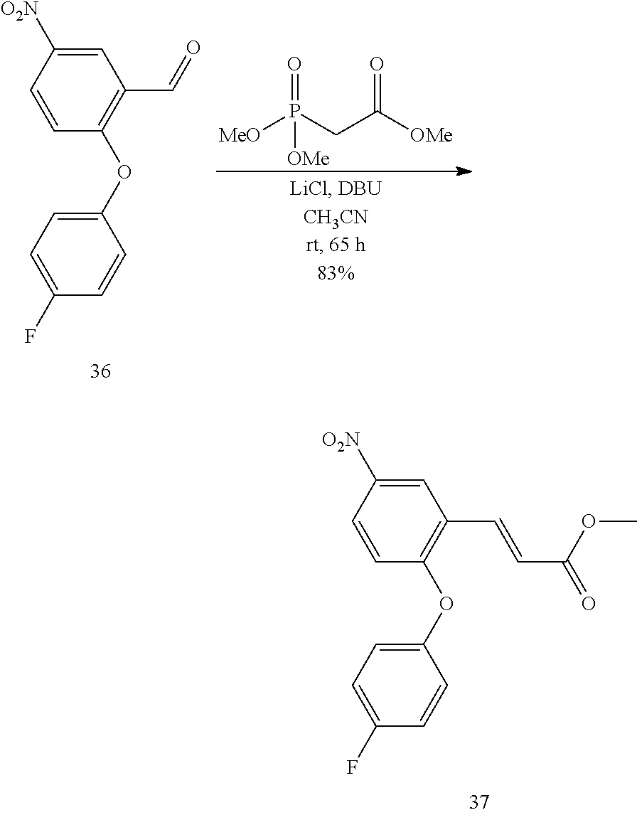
C1(OC2=C(C=O)C=C([O2N])C=C2)=CC=C(F)C=C1.[MeO]P(CC([OMe])=O)(=O)[OMe].C1(OC2=C(C=CC(=O)OC)C=C([O2N])C=C2)=CC=C(F)C=C1
